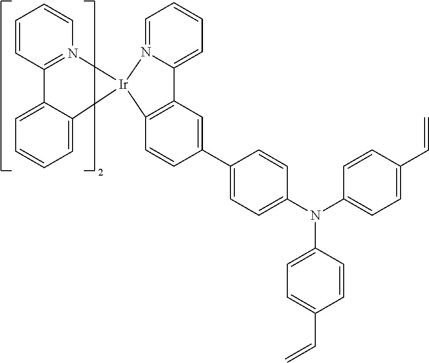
C1=CC2=N(C=C1)[Ir]1(N3=CC=CC=C3C3=C1C=CC(C1=CC=C(N(C4=CC=C(C=C)C=C4)C4=CC=C(C=C)C=C4)C=C1)=C3)C1=CC=CC=C21
